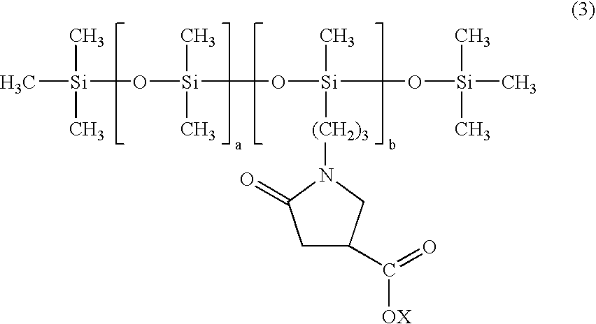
C[Si](O[Si](O[Si](O[Si](C)(C)C)([(CH2)3]N1CC(C(=O)[OX])CC1=O)C)(C)C)(C)C
